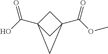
C1C2(C(OC)=O)CC1(C(O)=O)C2
